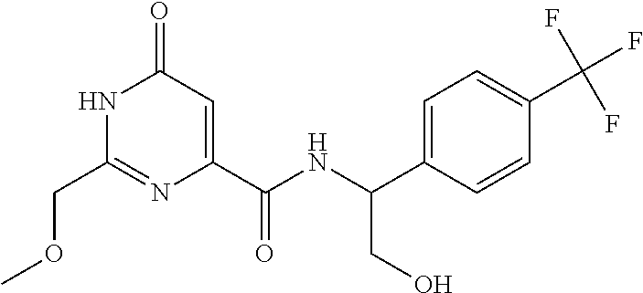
C1(COC)=NC(C(NC(C2=CC=C(C(F)(F)F)C=C2)CO)=O)=CC(=O)N1
